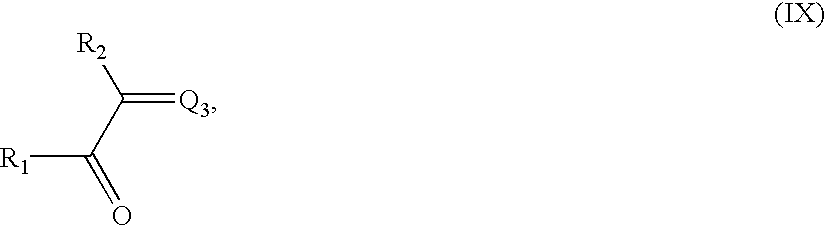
[R1]C(C([R2])=[Q3])=O
